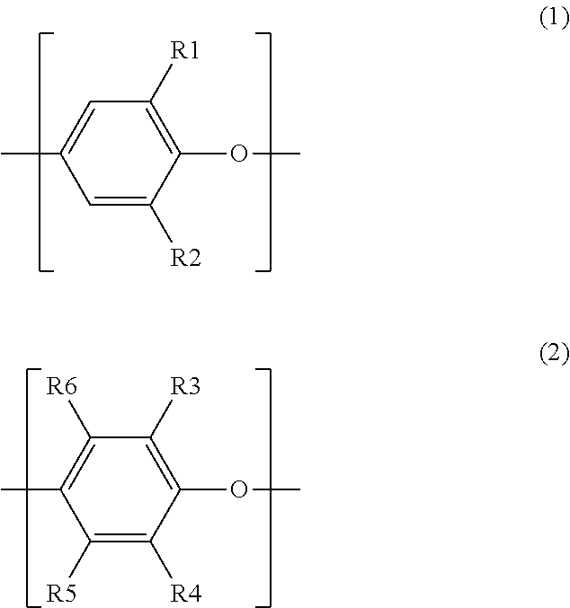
C1=C([R2])C(OC)=C([R1])C=C1C.C1([R5])=C([R4])C(OC)=C([R3])C([R6])=C1C
